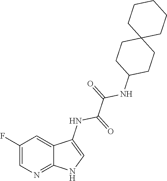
C1(F)=CN=C2C(=C1)C(NC(=O)C(=O)NC1CCC3(CC1)CCCCC3)=CN2
